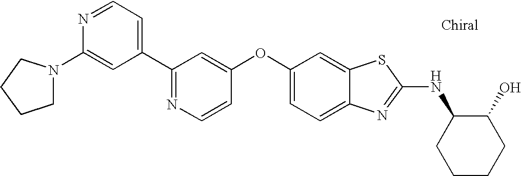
N1=C(C2=CC=NC(N3CCCC3)=C2)C=C(OC2=CC=C3C(=C2)SC(NC2CCCCC2O)=N3)C=C1
